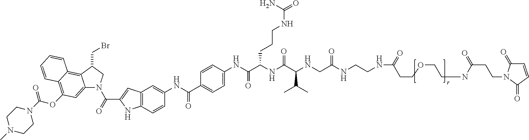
C12=CC(OC(N3CCN(C)CC3)=O)=C3C(=C1C(CBr)CN2C(C1=CC2=C(N1)C=CC(NC(C1=CC=C(NC(C(NC(C(NCC(NCCNC(=O)CCOCCNC(CCN4C(=O)C=CC4=O)=O)=O)C(C)C)=O)CCCNC(N)=O)=O)C=C1)=O)=C2)=O)C=CC=C3
